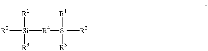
[R2][Si]([R1])([R3])[R4][Si]([R1])([R3])[R2]
